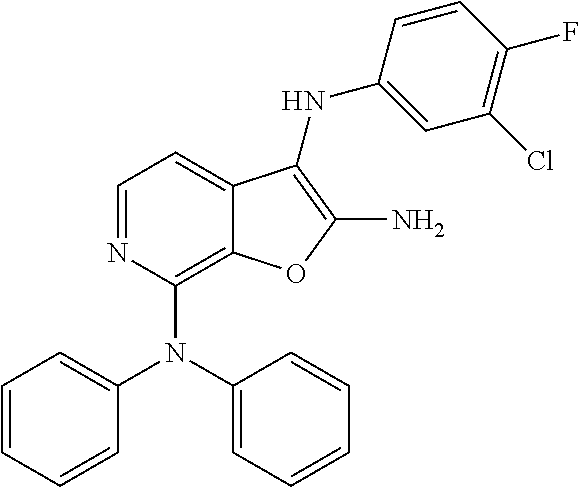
C12=C(N(C3=CC=CC=C3)C3=CC=CC=C3)N=CC=C1C(NC1=CC(Cl)=C(F)C=C1)=C(N)O2
